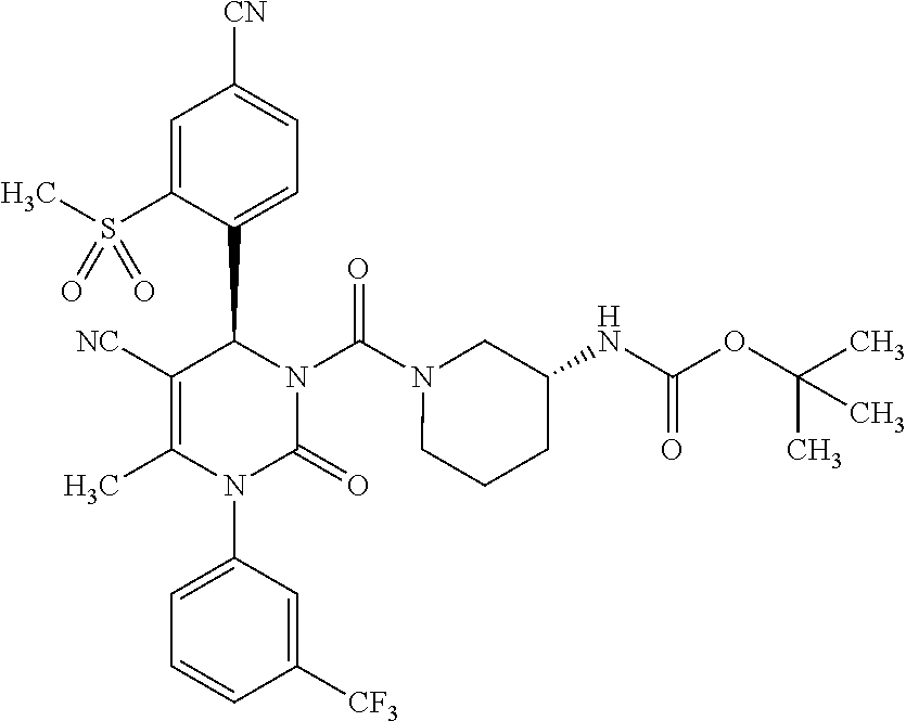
C1([NC])=C(C)N(C2=CC=CC([CF3])=C2)C(=O)N(C(N2CCCC(NC(OC(C)(C)C)=O)C2)=O)C1C1=CC=C([CN])C=C1S(C)(=O)=O
